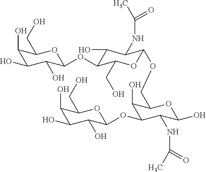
C1(O)C(O)C(O)C(OC2C(O)C(NC(C)=O)C(OCC3C(O)C(OC4C(O)C(O)C(O)C(CO)O4)C(NC(C)=O)C(O)O3)OC2CO)OC1CO
